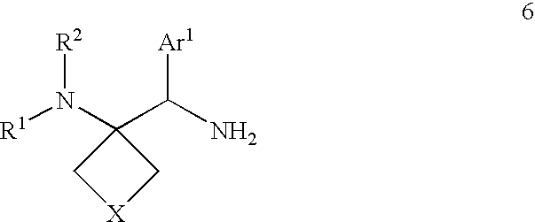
[R1]N(C1(C(N)[Ar1])C[X]C1)[R2]
